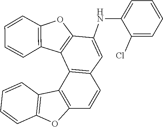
N(C1=CC=CC=C1Cl)C1=CC2=C(C3=C(OC4=C3C=CC=C4)C=C2)C2=C1OC1=C2C=CC=C1
